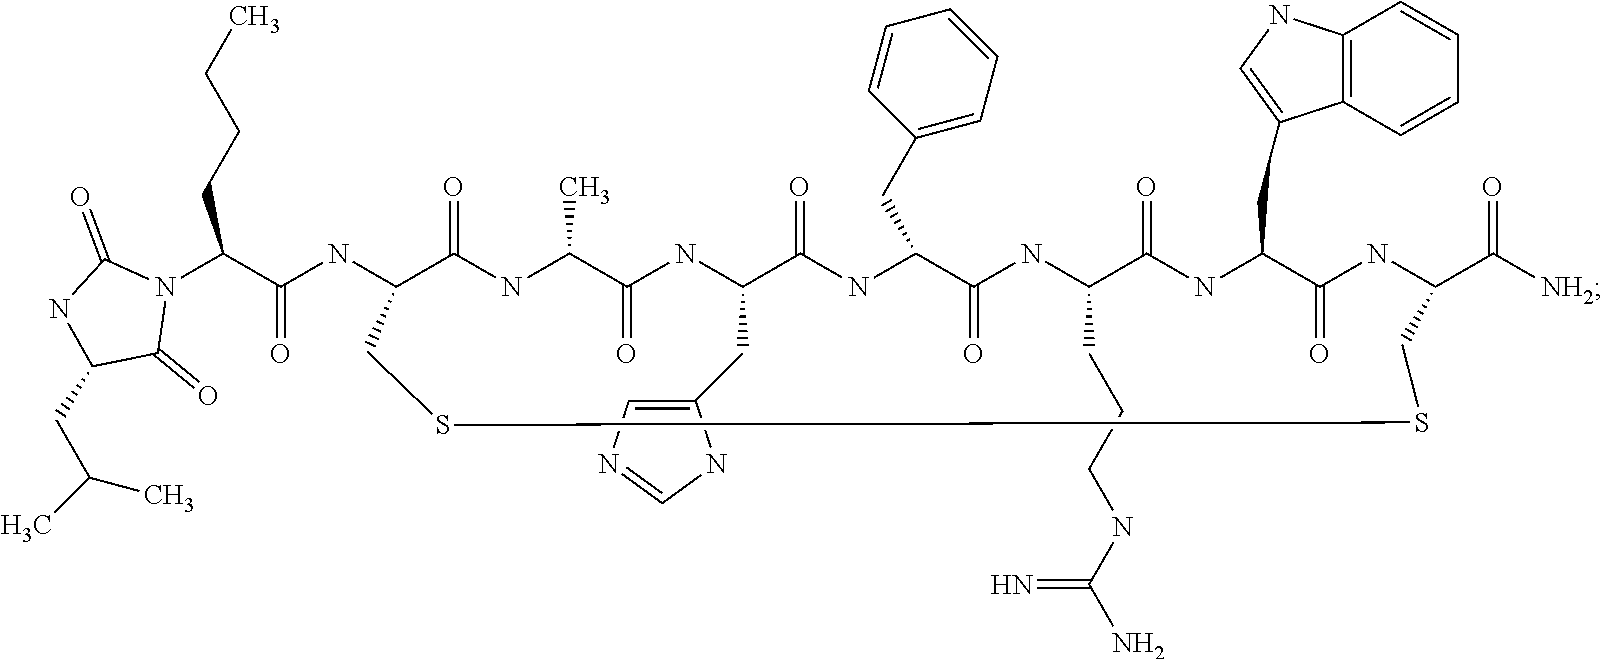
N(C1C(=O)NC(C)C(=O)NC(CC2=CN=CN2)C(=O)NC(CC2=CC=CC=C2)C(=O)NC(CCCNC(N)=N)C(=O)NC(CC2=CNC3=C2C=CC=C3)C(=O)NC(C([NH2])=O)CSSC1)C(C(N1C(=O)NC(CC(C)C)C1=O)CCCC)=O
